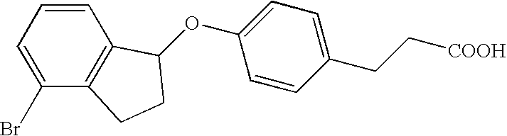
O(C1=CC=C(CC[COOH])C=C1)C1C2=C(C(Br)=CC=C2)CC1
